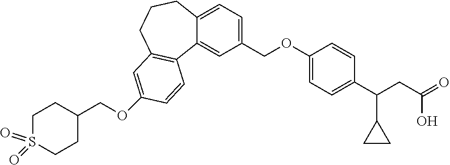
C12=CC=C(COC3=CC=C(C(CC(=O)O)C4CC4)C=C3)C=C1C1=C(CCC2)C=C(OCC2CCS(=O)(=O)CC2)C=C1
